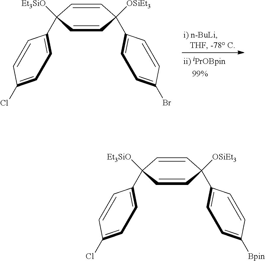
C1=C(C2([Et3SiO])C=CC(C3=CC=C(Br)C=C3)([OSiEt3])C=C2)C=CC(Cl)=C1.C1=C(C2([Et3SiO])C=CC(C3=CC=C([Bpin])C=C3)([OSiEt3])C=C2)C=CC(Cl)=C1
